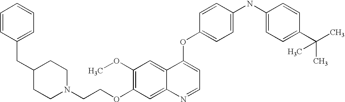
C(COC1=C(OC)C=C2C(=C1)N=CC=C2OC1=CC=C(NC2=CC=C(C(C)(C)C)C=C2)C=C1)N1CCC(CC2=CC=CC=C2)CC1
